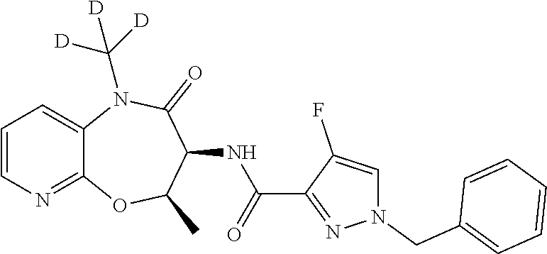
C12=NC=CC=C1N(C([D])([D])[D])C(=O)C(NC(C1=NN(CC3=CC=CC=C3)C=C1F)=O)C(C)O2
